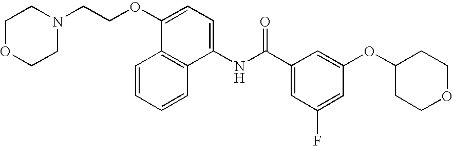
C1(OC2=CC(C(NC3=CC=C(OCCN4CCOCC4)C4=C3C=CC=C4)=O)=CC(F)=C2)CCOCC1
